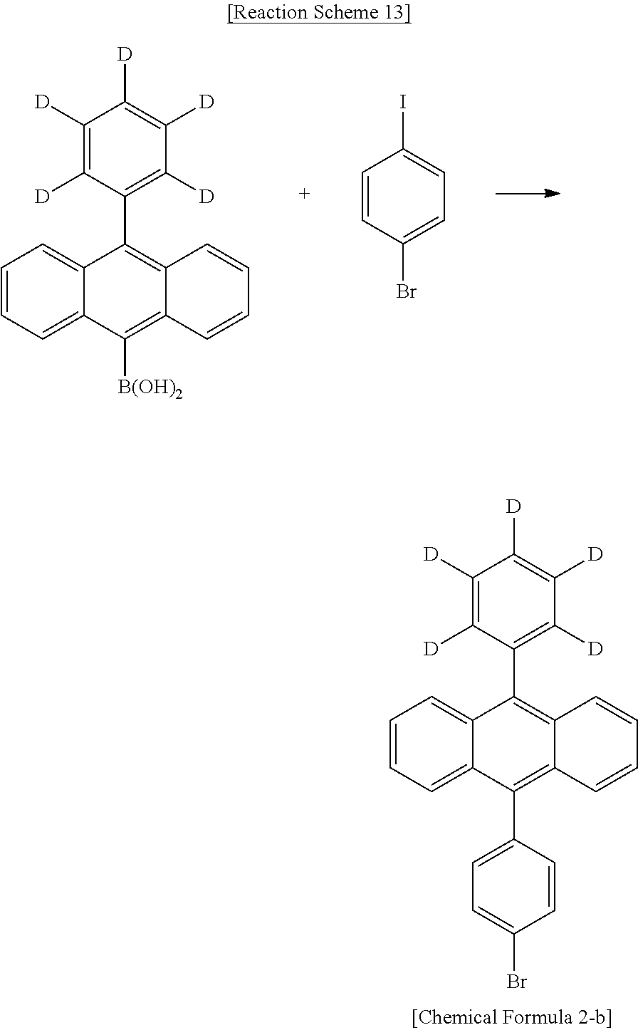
C1=CC=C2C(=C1)C(C1=C([D])C([D])=C([D])C([D])=C1[D])=C1C(=C2C2=CC=C(Br)C=C2)C=CC=C1.C1=CC=C2C(=C1)C(C1=C([D])C([D])=C([D])C([D])=C1[D])=C1C(=C2[B(OH)2])C=CC=C1.C1=CC(Br)=CC=C1I
